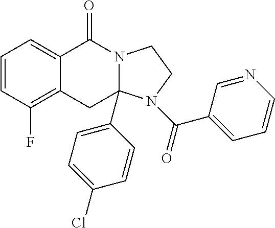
C1=CC(F)=C2C(=C1)C(=O)N1C(C3=CC=C(Cl)C=C3)(C2)N(C(=O)C2=CC=CN=C2)CC1
